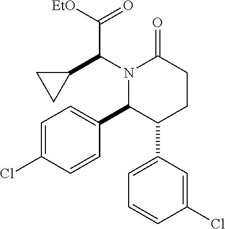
C1=C(Cl)C=CC(C2C(C3=CC=CC(Cl)=C3)CCC(=O)N2C(C2CC2)C([EtO])=O)=C1
